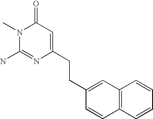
N1(C)C(N)=NC(CCC2=CC3=C(C=C2)C=CC=C3)=CC1=O
